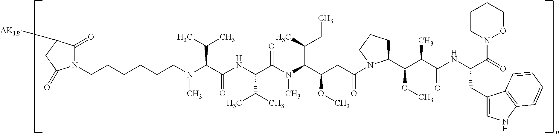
C(N(C(C(C)C)C(NC(C(C)C)C(N(C)C(C(C)CC)C(OC)CC(=O)N1C(C(C(C(NC(C(=O)N2OCCCC2)CC2=CNC3=C2C=CC=C3)=O)C)OC)CCC1)=O)=O)C)CCCCCN1C(=O)C([AK1B])CC1=O
